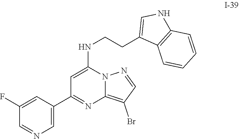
C1=C(C2=NC3=C(Br)C=NN3C(NCCC3=CNC4=C3C=CC=C4)=C2)C=C(F)C=N1
